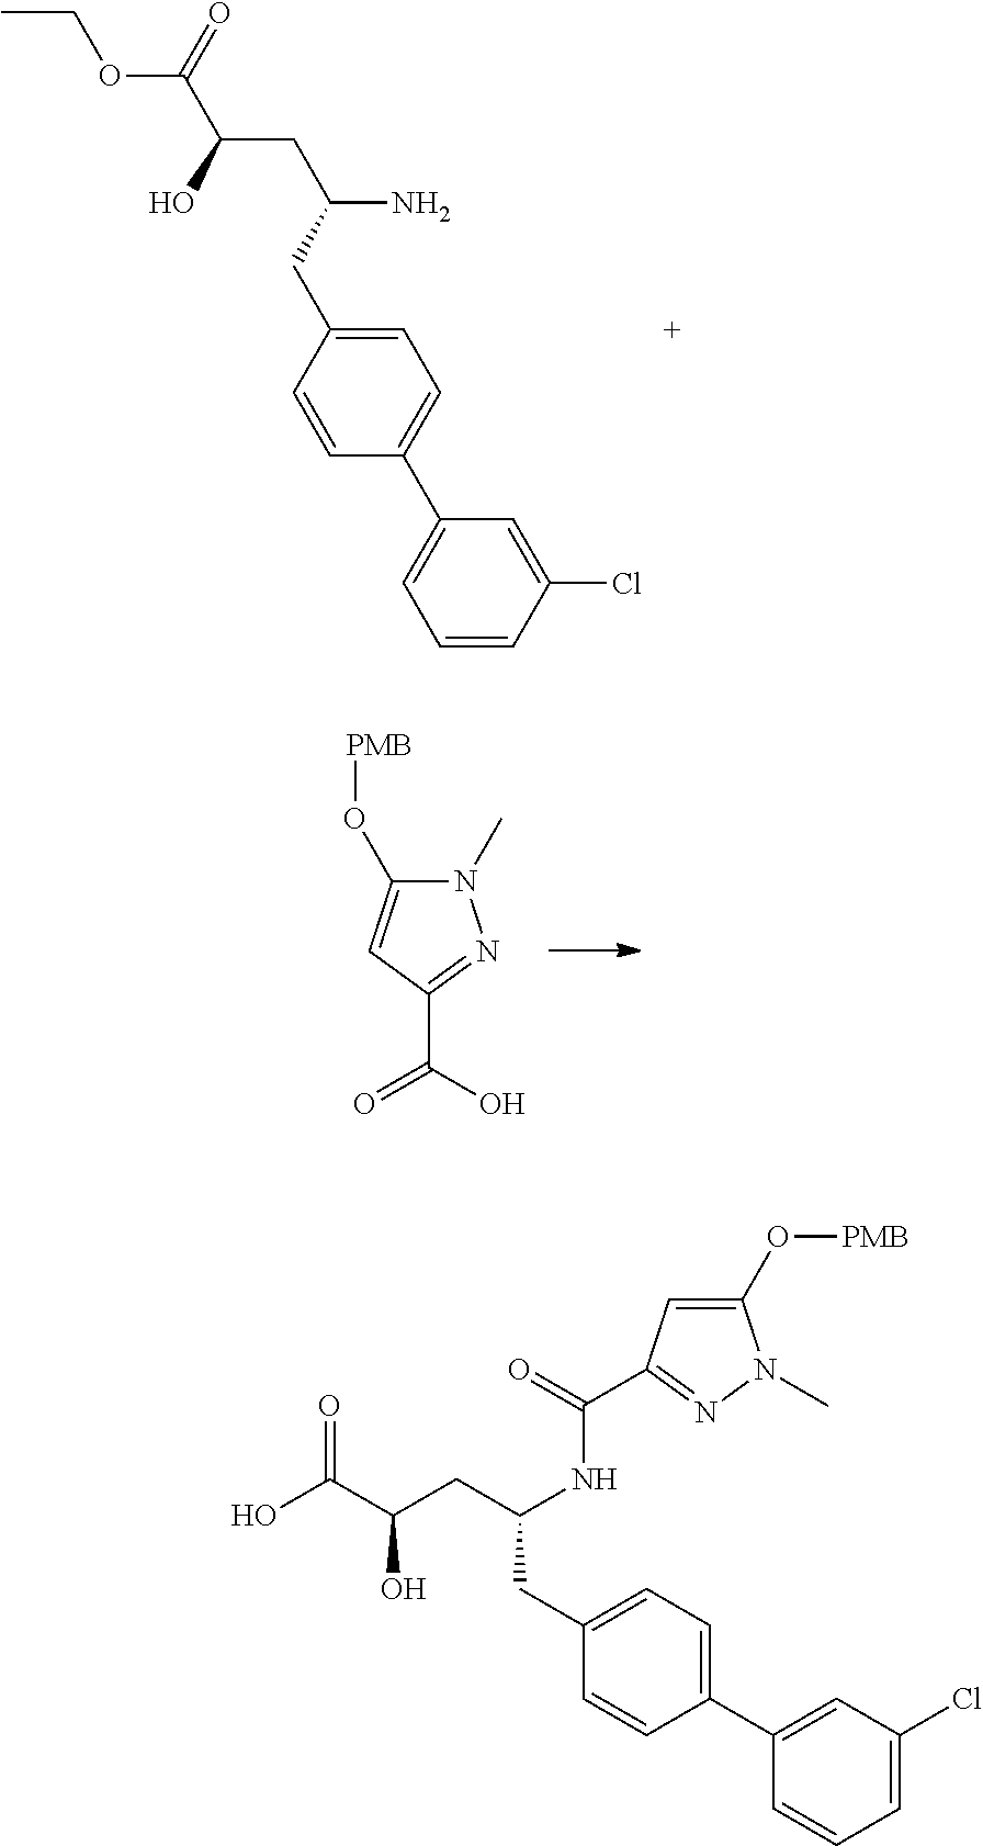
CCOC(C(O)CC(N)CC1=CC=C(C2=CC=CC(Cl)=C2)C=C1)=O.[PMB]OC1=CC(C(O)=O)=NN1C.O=C(C(CC(NC(=O)C1=NN(C)C(O[PMB])=C1)CC1=CC=C(C2=CC(Cl)=CC=C2)C=C1)O)O
